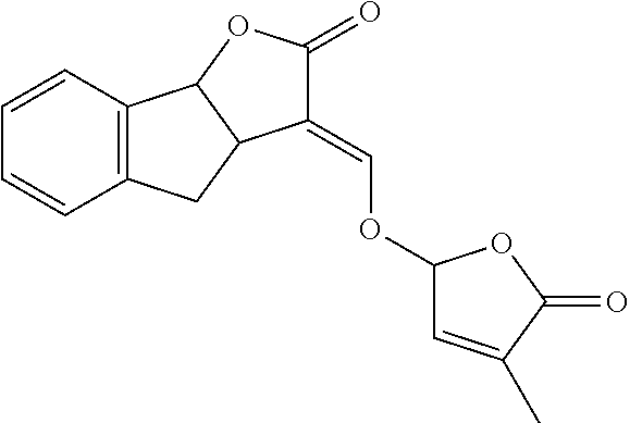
C1(=COC2C=C(C)C(=O)O2)C(=O)OC2C1CC1=C2C=CC=C1
